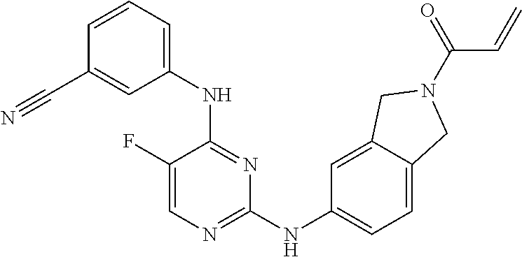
N(C1=NC=C(F)C(NC2=CC=CC(C#N)=C2)=N1)C1=CC=C2C(=C1)CN(C(C=C)=O)C2
